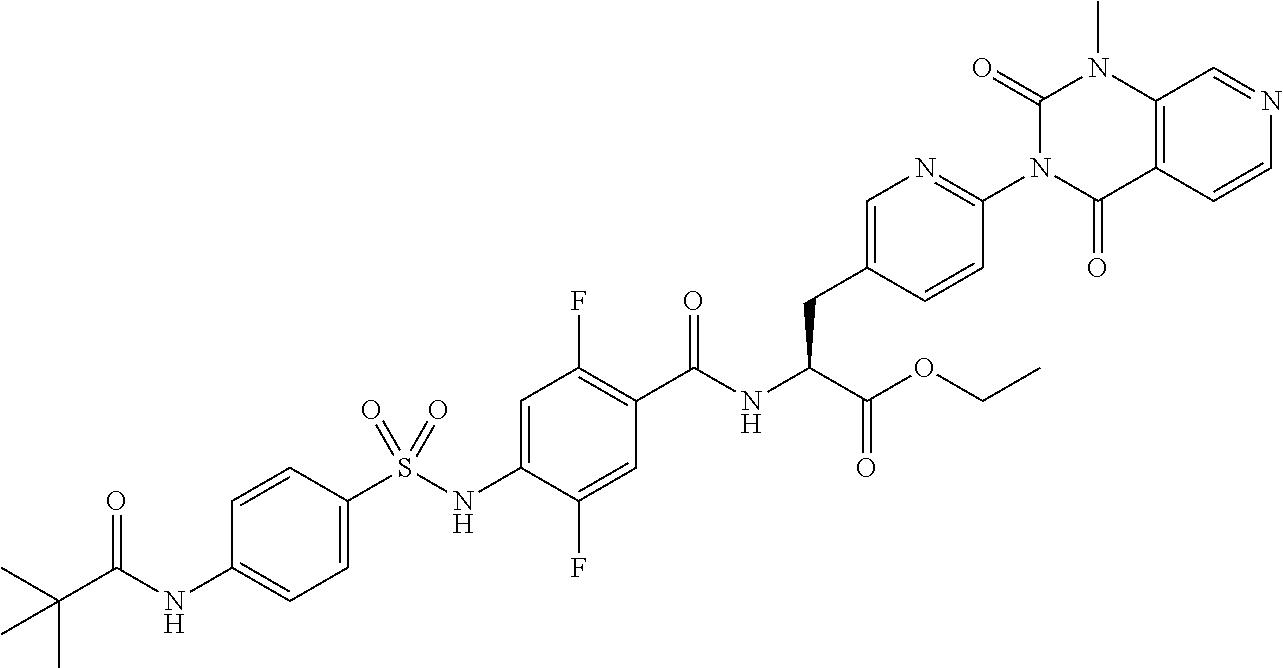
C1=C(S(NC2=CC(F)=C(C(NC(C(OCC)=O)CC3=CN=C(N4C(=O)C5=C(N(C)C4=O)C=NC=C5)C=C3)=O)C=C2F)(=O)=O)C=CC(NC(C(C)(C)C)=O)=C1
